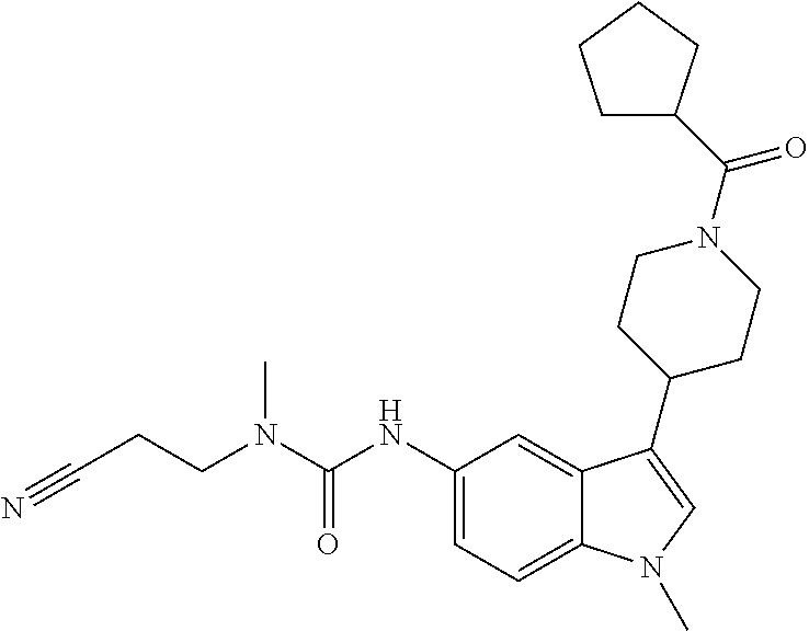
C(CN(C(NC1=CC=C2C(=C1)C(C1CCN(C(=O)C3CCCC3)CC1)=CN2C)=O)C)C#N
